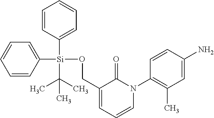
C1([Si](C2=CC=CC=C2)(OCC2=CC=CN(C3=C(C)C=C(N)C=C3)C2=O)C(C)(C)C)=CC=CC=C1
